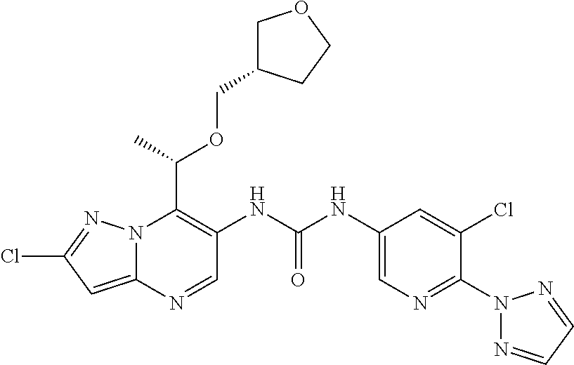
N12C(=CC(Cl)=N1)N=CC(NC(NC1=CN=C(N3N=CC=N3)C(Cl)=C1)=O)=C2C(C)OCC1COCC1
